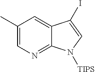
C1(C)=CN=C2C(=C1)C(I)=CN2[TIPS]
